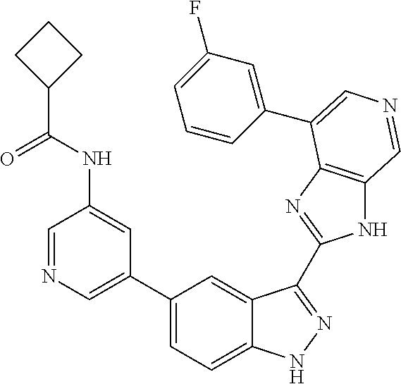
C1(C2=CN=CC(NC(C3CCC3)=O)=C2)=CC=C2C(=C1)C(C1=NC3=C(N1)C=NC=C3C1=CC(F)=CC=C1)=NN2
